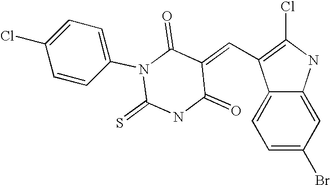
C(=C1C(=O)N(C2=CC=C(Cl)C=C2)C(=S)NC1=O)C1=C(Cl)NC2=CC(Br)=CC=C21
